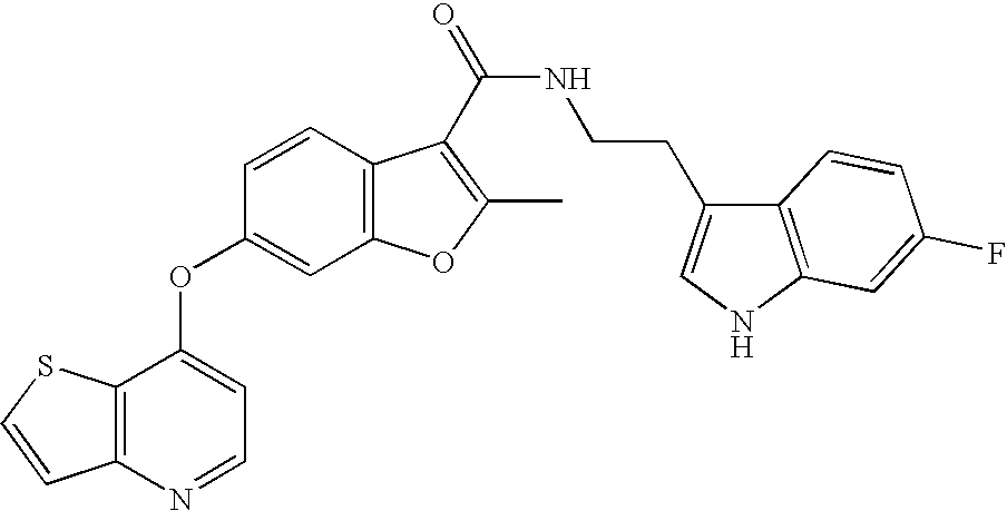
C1=CC2=C(S1)C(OC1=CC3=C(C=C1)C(C(NCCC1=CNC4=C1C=CC(F)=C4)=O)=C(C)O3)=CC=N2
